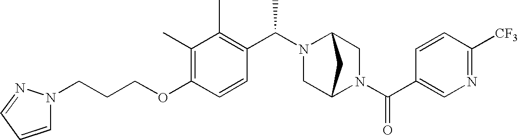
C(OC1=C(C)C(C)=C(C(N2C3CN(C(C4=CN=C([CF3])C=C4)=O)C(C2)C3)C)C=C1)CCN1C=CC=N1
